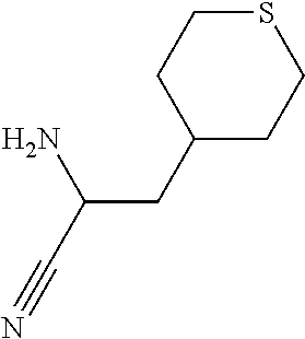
S1CCC(CC(N)C#N)CC1
